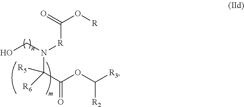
C([R]N(CO)C(C(=O)OC([R2])[R3])([R5])[R6])(O[R])=O
